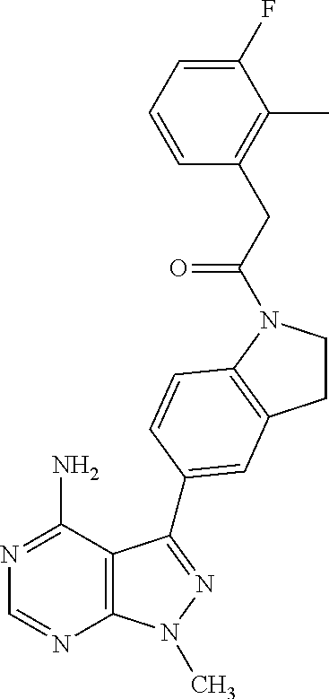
N1=C(N)C2=C(N=C1)N(C)N=C2C1=CC2=C(N(C(CC3=C(C)C(F)=CC=C3)=O)CC2)C=C1
